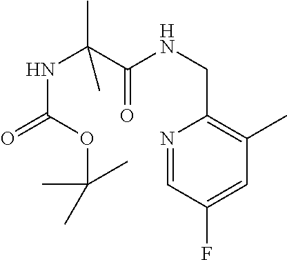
N1=CC(F)=CC(C)=C1CNC(C(NC(=O)OC(C)(C)C)(C)C)=O
